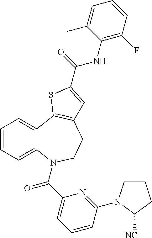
C1=CC=C2C(=C1)C1=C(CCN2C(C2=CC=CC(N3CCCC3[NC])=N2)=O)C=C(C(=O)NC2=C(F)C=CC=C2C)S1
